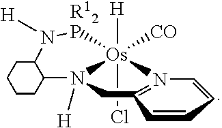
[H][Os]12(Cl)([CO])[R12P]N([H])C3CCCCC3N1([H])CC1=N2C=CC=C1
